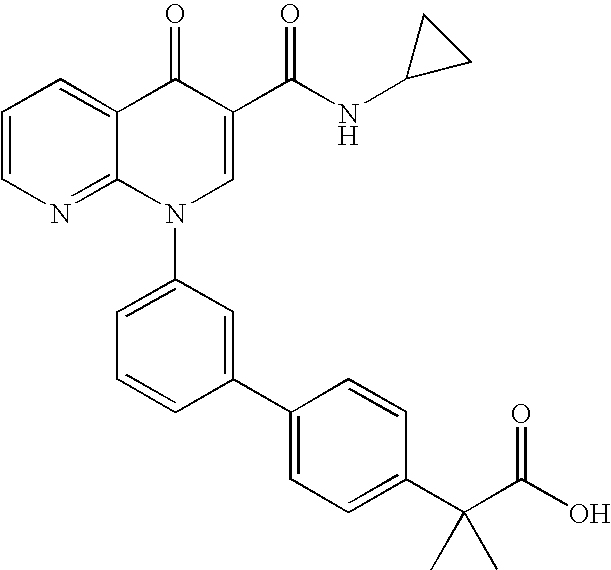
C1=CN=C2C(=C1)C(=O)C(C(NC1CC1)=O)=CN2C1=CC=CC(C2=CC=C(C(C(O)=O)(C)C)C=C2)=C1
